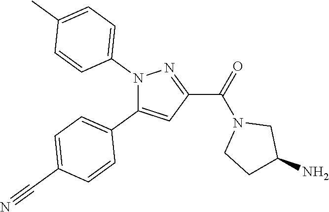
C1=C(C#N)C=CC(C2=CC(C(=O)N3CCC(N)C3)=NN2C2=CC=C(C)C=C2)=C1
